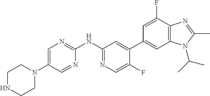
C1(N2CCNCC2)=CN=C(NC2=NC=C(F)C(C3=CC4=C(C(F)=C3)N=C(C)N4C(C)C)=C2)N=C1
